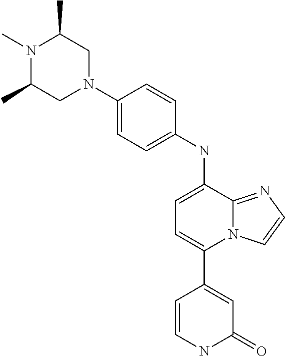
N(C1=CC=C(C2=CC(=O)NC=C2)N2C1=NC=C2)C1=CC=C(N2CC(C)N(C)C(C)C2)C=C1
